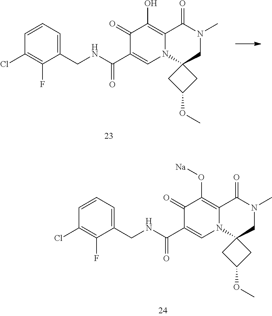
C1(CNC(C2=CN3C(=C(O)C2=O)C(=O)N(C)CC32CC(OC)C2)=O)=CC=CC(Cl)=C1F.C1(CNC(C2=CN3C(=C(O[Na])C2=O)C(=O)N(C)CC32CC(OC)C2)=O)=CC=CC(Cl)=C1F
